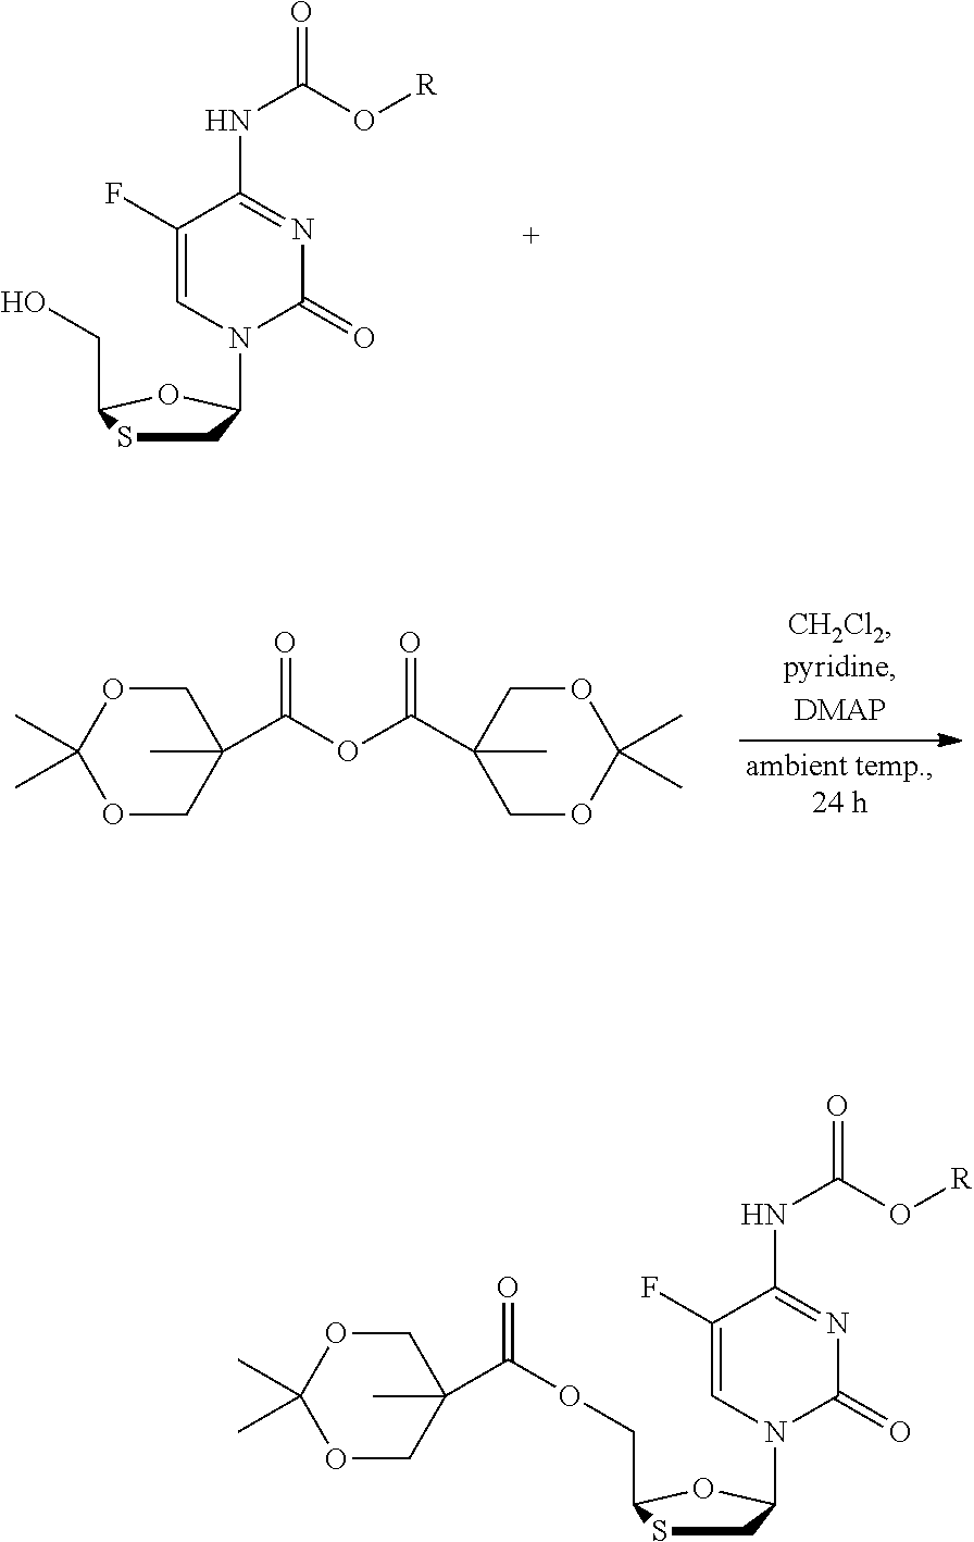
C1(F)=CN(C2CSC(CO)O2)C(=O)N=C1NC(=O)O[R].O1CC(C)(C(OC(C2(C)COC(C)(C)OC2)=O)=O)COC1(C)C.C1(F)=CN(C2CSC(COC(=O)C3(C)COC(C)(C)OC3)O2)C(=O)N=C1NC(=O)O[R]
